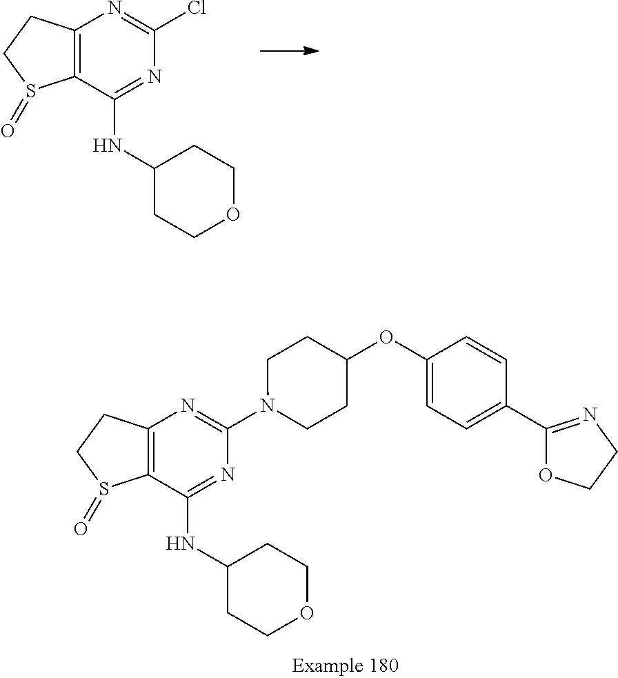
C12=C(C(NC3CCOCC3)=NC(Cl)=N1)S(=O)CC2.C12=C(C(NC3CCOCC3)=NC(N3CCC(OC4=CC=C(C5=NCCO5)C=C4)CC3)=N1)S(=O)CC2
